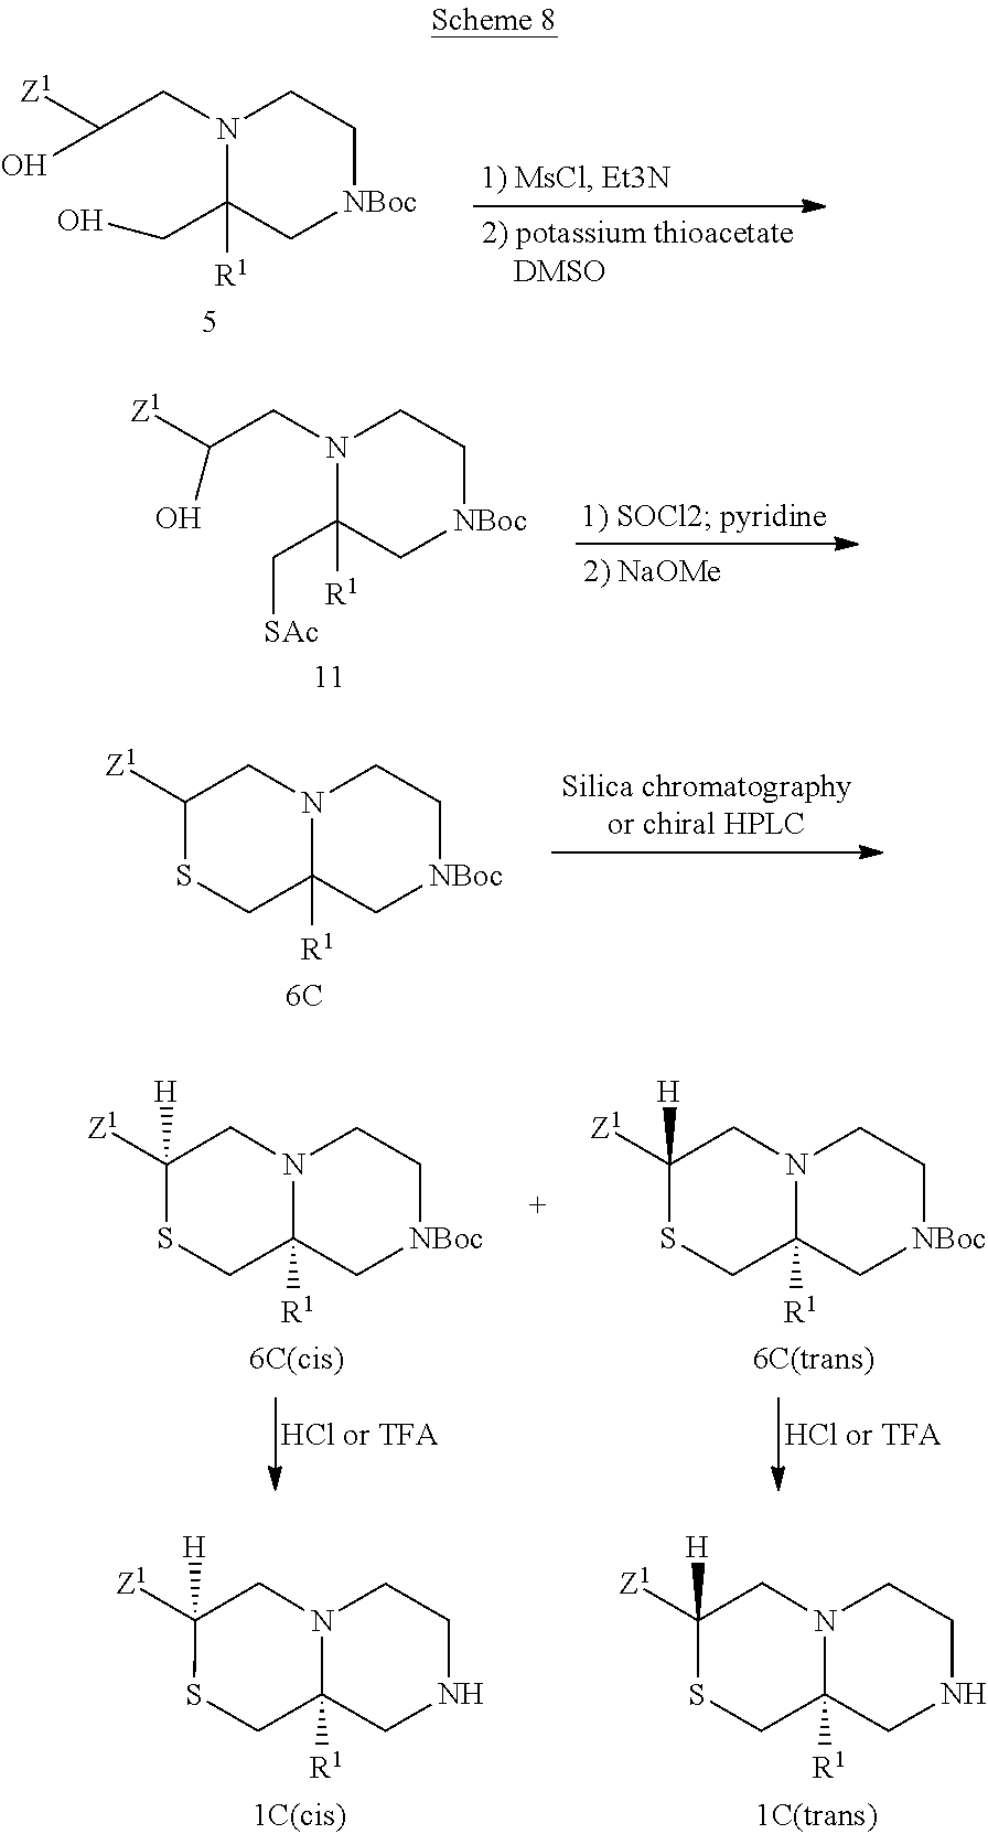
N12C([R1])(CNCC1)CSC([Z1])([H])C2.N12C([R1])(CNCC1)CSC([Z1])([H])C2.N1(CC([Z1])O)C(CO)([R1])C[NBoc]CC1.N1(CC([Z1])O)C(C[SAc])([R1])C[NBoc]CC1.N12C([R1])(C[NBoc]CC1)CSC([Z1])C2.N12C([R1])(C[NBoc]CC1)CSC([Z1])([H])C2.N12C([R1])(C[NBoc]CC1)CSC([Z1])([H])C2
